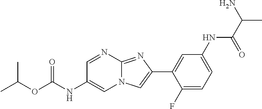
C1=NC2=NC(C3=CC(NC(C(N)C)=O)=CC=C3F)=CN2C=C1NC(OC(C)C)=O
